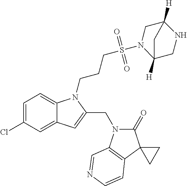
C1=C(Cl)C=C2C(=C1)N(CCCS(N1C3([H])CNC([H])(C1)C3)(=O)=O)C(CN1C(=O)C3(C4=C1C=NC=C4)CC3)=C2
